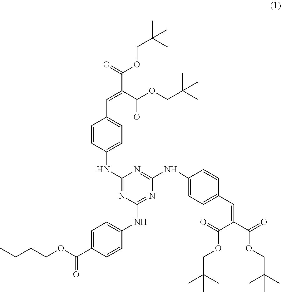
C1=CC(NC2=NC(NC3=CC=C(C(=O)OCCCC)C=C3)=NC(NC3=CC=C(C=C(C(OCC(C)(C)C)=O)C(=O)OCC(C)(C)C)C=C3)=N2)=CC=C1C=C(C(OCC(C)(C)C)=O)C(=O)OCC(C)(C)C
